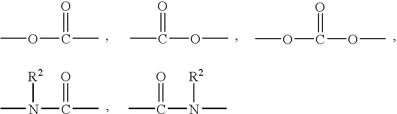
COC(C)=O.CC(OC)=O.COC(OC)=O.CN(C(C)=O)[R2].CC(N(C)[R2])=O
